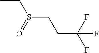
CCS(CCC(F)(F)F)=O
